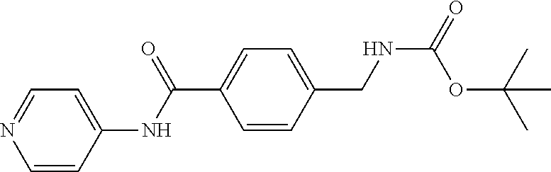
C1=CC(CNC(=O)OC(C)(C)C)=CC=C1C(=O)NC1=CC=NC=C1
